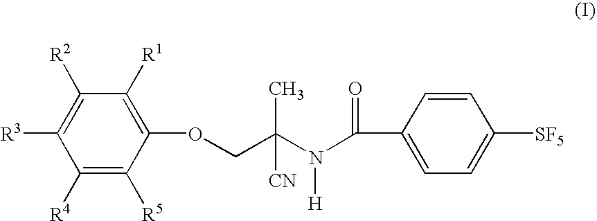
C1([R4])=C([R5])C(OCC(N(C(C2=CC=C([SF5])C=C2)=O)[H])(C)[CN])=C([R1])C([R2])=C1[R3]
